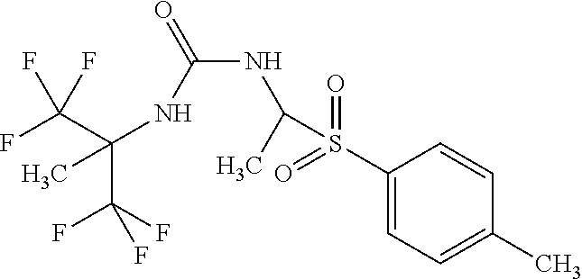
C(C(F)(F)F)(NC(NC(S(C1=CC=C(C)C=C1)(=O)=O)C)=O)(C)C(F)(F)F
